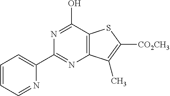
N1=C(C2=CC=CC=N2)N=C(O)C2=C1C(C)=C([CO2CH3])S2
